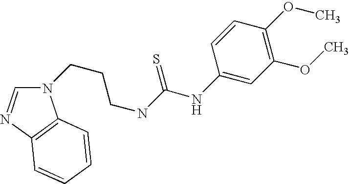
N1(CCCNC(NC2=CC(OC)=C(OC)C=C2)=S)C=NC2=C1C=CC=C2
